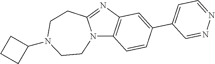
C12=C(C=CC(C3=CC=NN=C3)=C1)N1C(=N2)CCN(C2CCC2)CC1
